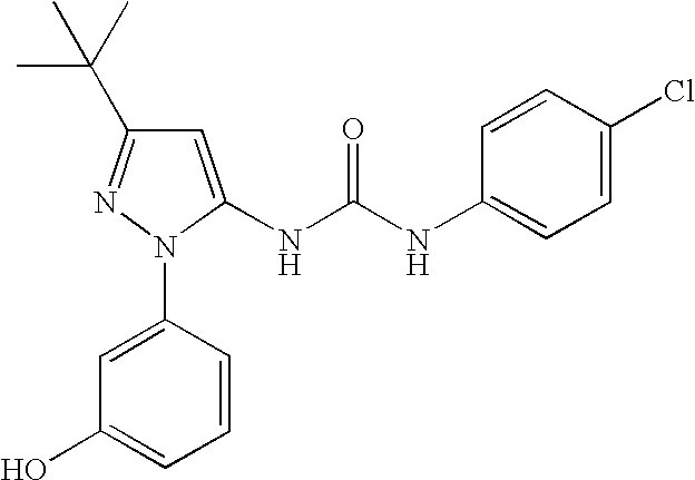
C1(N2N=C(C(C)(C)C)C=C2NC(NC2=CC=C(Cl)C=C2)=O)=CC(O)=CC=C1
